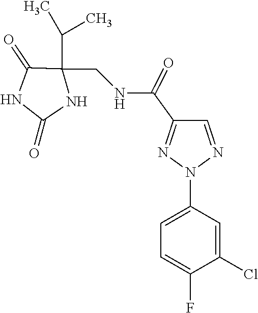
C1=NN(C2=CC=C(F)C(Cl)=C2)N=C1C(NCC1(C(C)C)C(=O)NC(=O)N1)=O
